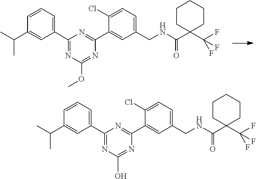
C1(C2=CC=CC(C(C)C)=C2)=NC(OC)=NC(C2=CC(CNC(C3(C(F)(F)F)CCCCC3)=O)=CC=C2Cl)=N1.C1(C2=CC=CC(C(C)C)=C2)=NC(O)=NC(C2=CC(CNC(C3(C(F)(F)F)CCCCC3)=O)=CC=C2Cl)=N1
